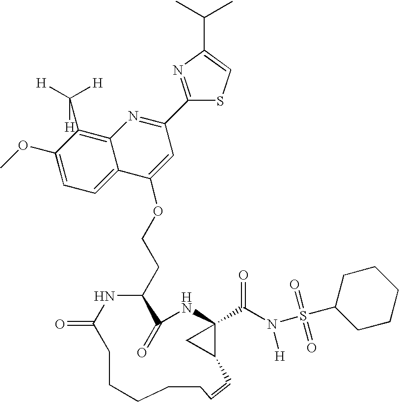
C1(OC)=CC=C2C(=C1C([H])([H])[H])N=C(C1=NC(C(C)C)=CS1)C=C2OCCC1C(=O)NC2(C(N(S(=O)(=O)C3CCCCC3)[H])=O)C(C2)C=CCCCCCC(=O)N1
